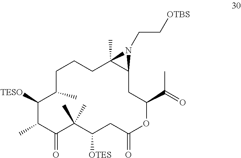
C1([TESO])C(C)C(=O)C(C)(C)C([OTES])CC(=O)OC(C(=O)C)CC2C(C)(CCCC1C)N2CC[OTBS]
